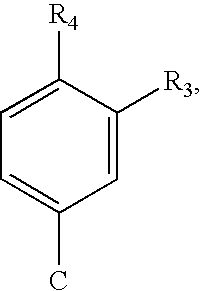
C1([R4])=CC=C(C)C=C1[R3]
